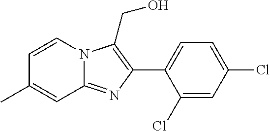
C1(C)=CC2=NC(C3=CC=C(Cl)C=C3Cl)=C(CO)N2C=C1
